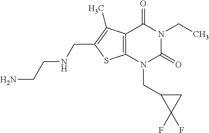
C12=C(N(CC3C(F)(F)C3)C(=O)N(CC)C1=O)SC(CNCCN)=C2C
